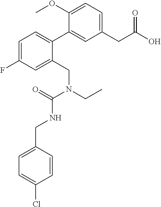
C1=C(CNC(N(CC)CC2=CC(F)=CC=C2C2=CC(CC(O)=O)=CC=C2OC)=O)C=CC(Cl)=C1
